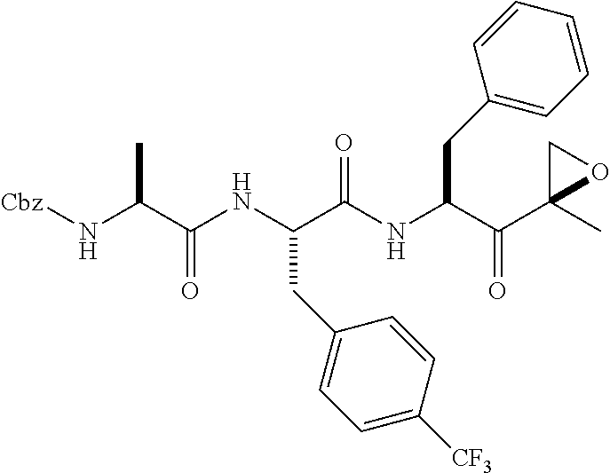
[Cbz]NC(C(NC(C(NC(C(C1(C)OC1)=O)CC1=CC=CC=C1)=O)CC1=CC=C([CF3])C=C1)=O)C
